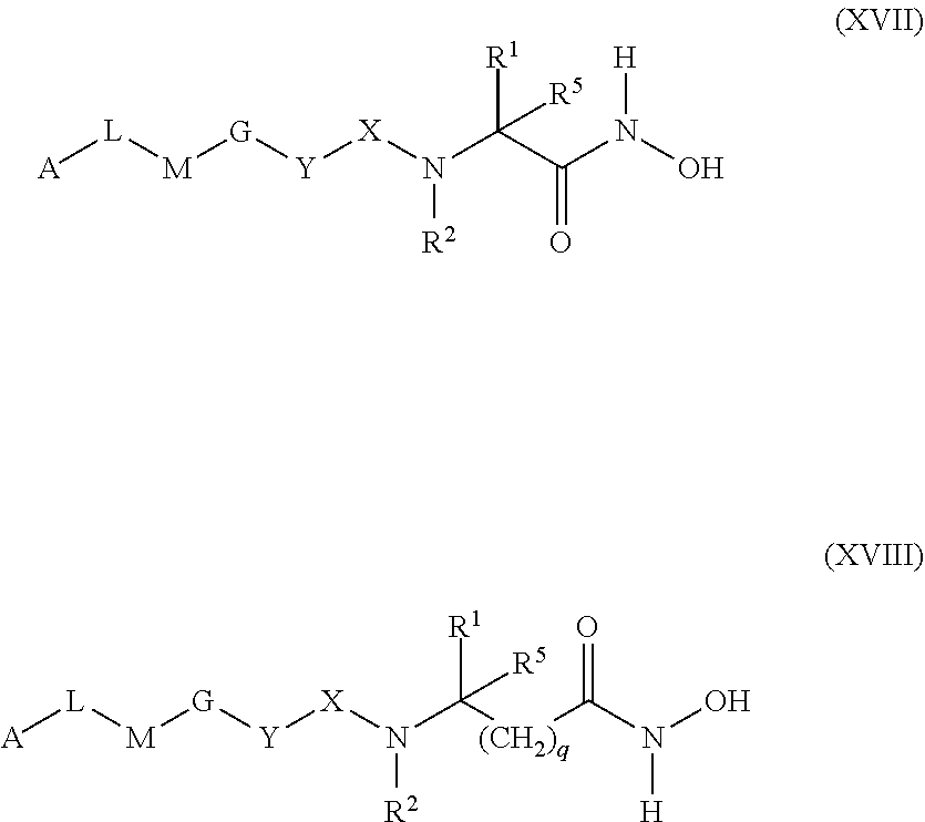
[A][L][M][G][Y][X]N(C(C(N(O)[H])=O)([R1])[R5])[R2].[A][L][M][G][Y][X]N(C([(CH2)q]C(N(O)[H])=O)([R1])[R5])[R2]
